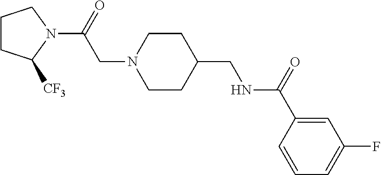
C1CC([CF3])N(C(=O)CN2CCC(CNC(C3=CC(F)=CC=C3)=O)CC2)C1
